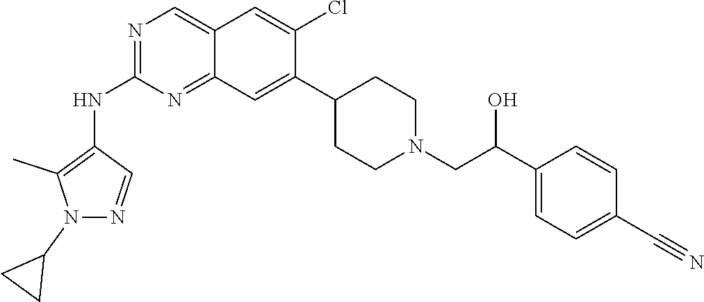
C12=CN=C(NC3=C(C)N(C4CC4)N=C3)N=C1C=C(C1CCN(CC(O)C3=CC=C(C#N)C=C3)CC1)C(Cl)=C2
